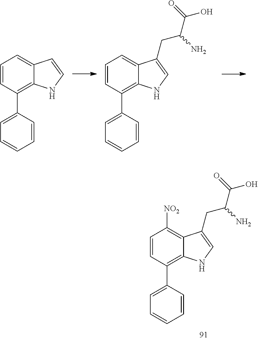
C1=CC(C2=CC=CC=C2)=C2C(=C1)C=CN2.C1=CC(C2=CC=CC=C2)=C2C(=C1)C(CC(N)C(O)=O)=CN2.C1=CC(C2=CC=CC=C2)=C2C(=C1[NO2])C(CC(N)C(O)=O)=CN2
